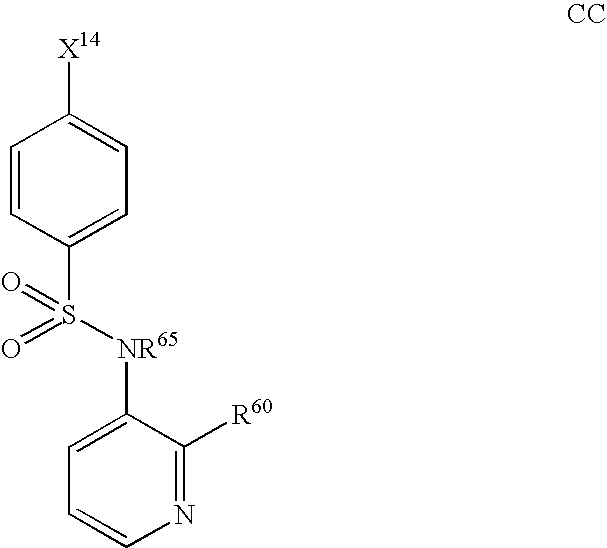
C1=CC(S(=O)(=O)[NR65]C2=CC=CN=C2[R60])=CC=C1[X14]
